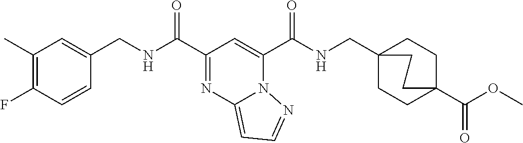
C1(C)=C(F)C=CC(CNC(C2=NC3=CC=NN3C(C(NCC34CCC(C(OC)=O)(CC3)CC4)=O)=C2)=O)=C1
